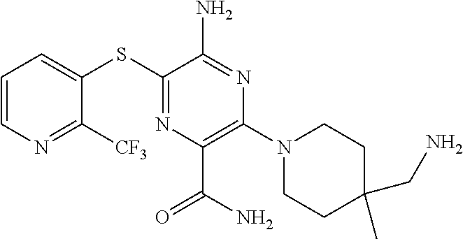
C1=CN=C([CF3])C(SC2=NC(C(N)=O)=C(N3CCC(C)(CN)CC3)N=C2N)=C1
